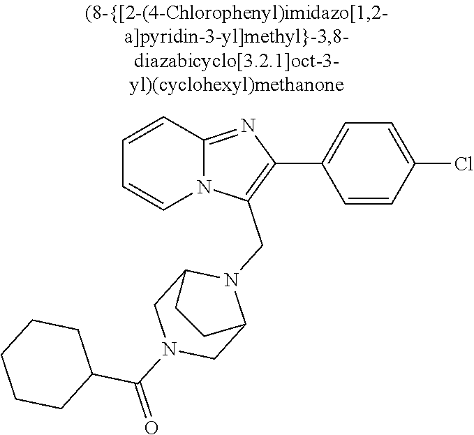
N12C(=NC(C3=CC=C(Cl)C=C3)=C1CN1C3CN(C(=O)C4CCCCC4)CC1CC3)C=CC=C2
